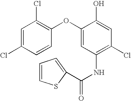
C1=C(Cl)C=CC(OC2=CC(NC(=O)C3=CC=CS3)=C(Cl)C=C2O)=C1Cl
